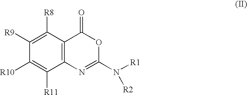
C1([R10])=C([R11])C2=C(C([R8])=C1[R9])C(=O)OC(N([R1])[R2])=N2
